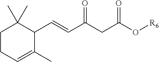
C1CC=C(C)C(C=CC(CC(O[R6])=O)=O)C1(C)C
